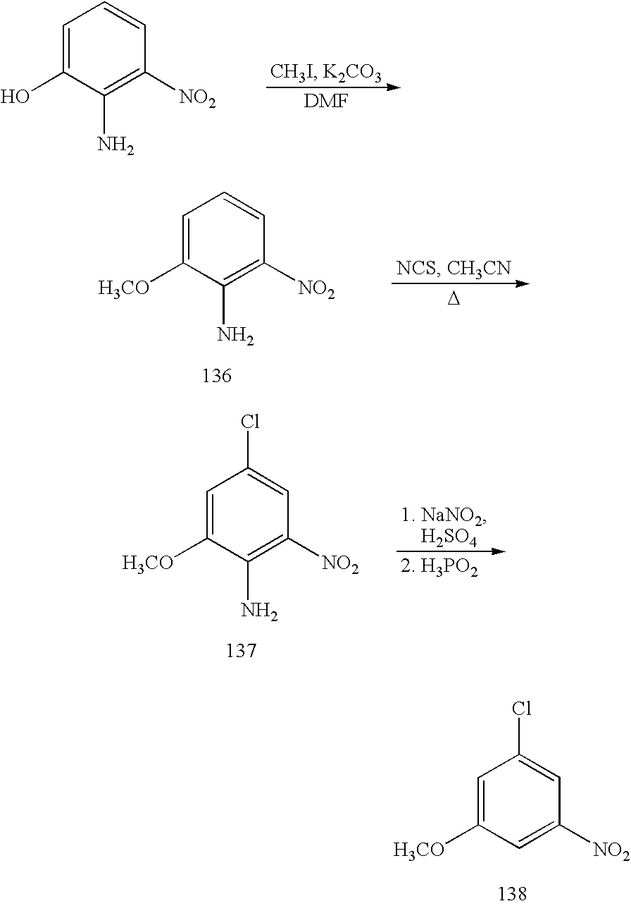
C1(N)=C([NO2])C=CC=C1O.C1(N)=C([NO2])C=CC=C1[H3CO].[D].C1(N)=C([NO2])C=C(Cl)C=C1[H3CO].C1=C([NO2])C=C(Cl)C=C1[H3CO]
